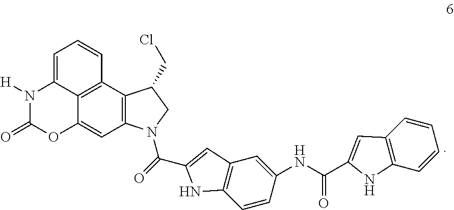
C12=C(C3=C4C(=C1)OC(=O)N([H])C4=CC=C3)C(CCl)CN2C(=O)C1=CC2=C(C=CC(NC(C3=CC4=C(C=CC=C4)N3)=O)=C2)N1
